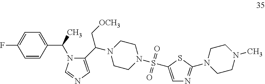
C1=CC(C(C)N2C(C(N3CCN(S(=O)(=O)C4=CN=C(N5CCN(C)CC5)S4)CC3)C[OCH3])=CN=C2)=CC=C1F
